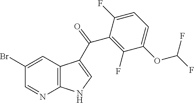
C12=C(C=C(Br)C=N1)C(C(C1=C(F)C(OC(F)F)=CC=C1F)=O)=CN2
